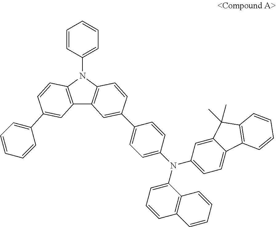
C12=C(N(C3=CC=CC=C3)C3=C1C=C(C1=CC=C(N(C4=CC=CC5=C4C=CC=C5)C4=CC=C5C(=C4)C(C)(C)C4=C5C=CC=C4)C=C1)C=C3)C=CC(C1=CC=CC=C1)=C2
